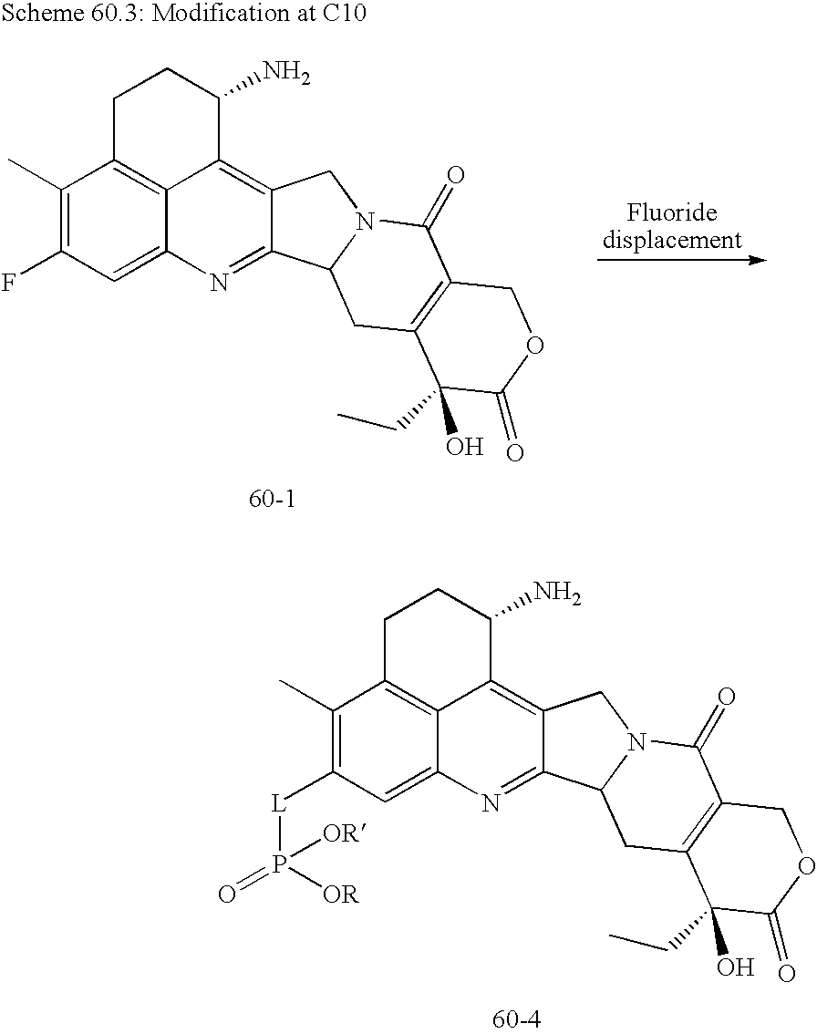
C1(C)=C(F)C=C2C3=C1CCC(N)C3=C1C(=N2)C2N(C1)C(=O)C1=C(C2)C(O)(CC)C(=O)OC1.C1(C)=C([L]P(=O)([OR])[OR])C=C2C3=C1CCC(N)C3=C1C(=N2)C2N(C1)C(=O)C1=C(C2)C(O)(CC)C(=O)OC1
